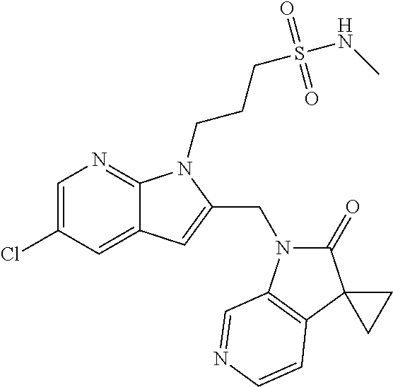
C1=C(Cl)C=C2C(=N1)N(CCCS(NC)(=O)=O)C(CN1C(=O)C3(C4=C1C=NC=C4)CC3)=C2
